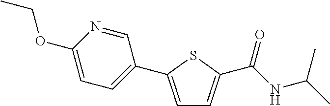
C1=C(C2=CC=C(OCC)N=C2)SC(C(NC(C)C)=O)=C1
